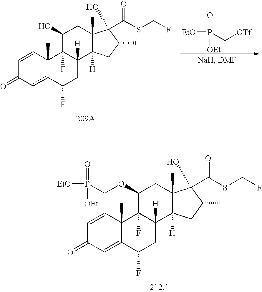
C1=CC2(C)C(=CC1=O)C(F)CC1([H])C2(F)C(O)CC2(C)C1([H])CC(C)C2(O)C(=O)SCF.[EtO]P(C[OTf])(=O)[OEt].C1=CC2(C)C(=CC1=O)C(F)CC1([H])C2(F)C(OCP([EtO])(=O)[OEt])CC2(C)C1([H])CC(C)C2(O)C(=O)SCF
